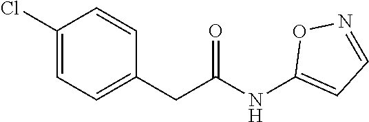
C1(Cl)=CC=C(CC(NC2=CC=NO2)=O)C=C1
